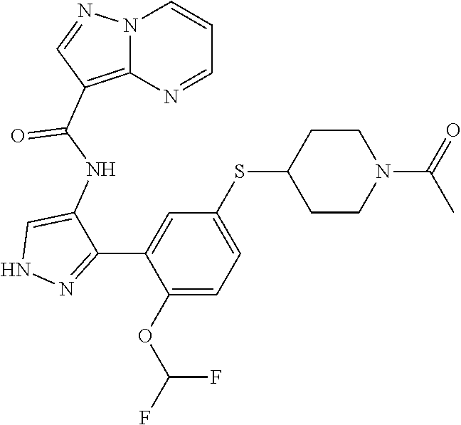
N1=C(C2=CC(SC3CCN(C(=O)C)CC3)=CC=C2OC(F)F)C(NC(=O)C2=C3N(N=C2)C=CC=N3)=CN1
